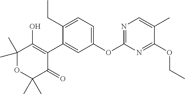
C1(C2=CC(OC3=NC=C(C)C(OCC)=N3)=CC=C2CC)=C(O)C(C)(C)OC(C)(C)C1=O
